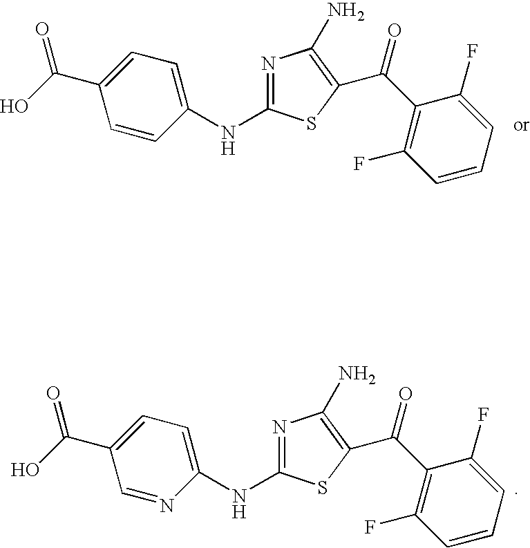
C1(C(=O)O)=CC=C(NC2=NC(N)=C(C(=O)C3=C(F)C=CC=C3F)S2)C=C1.C1(C(=O)O)=CC=C(NC2=NC(N)=C(C(=O)C3=C(F)C=CC=C3F)S2)N=C1
